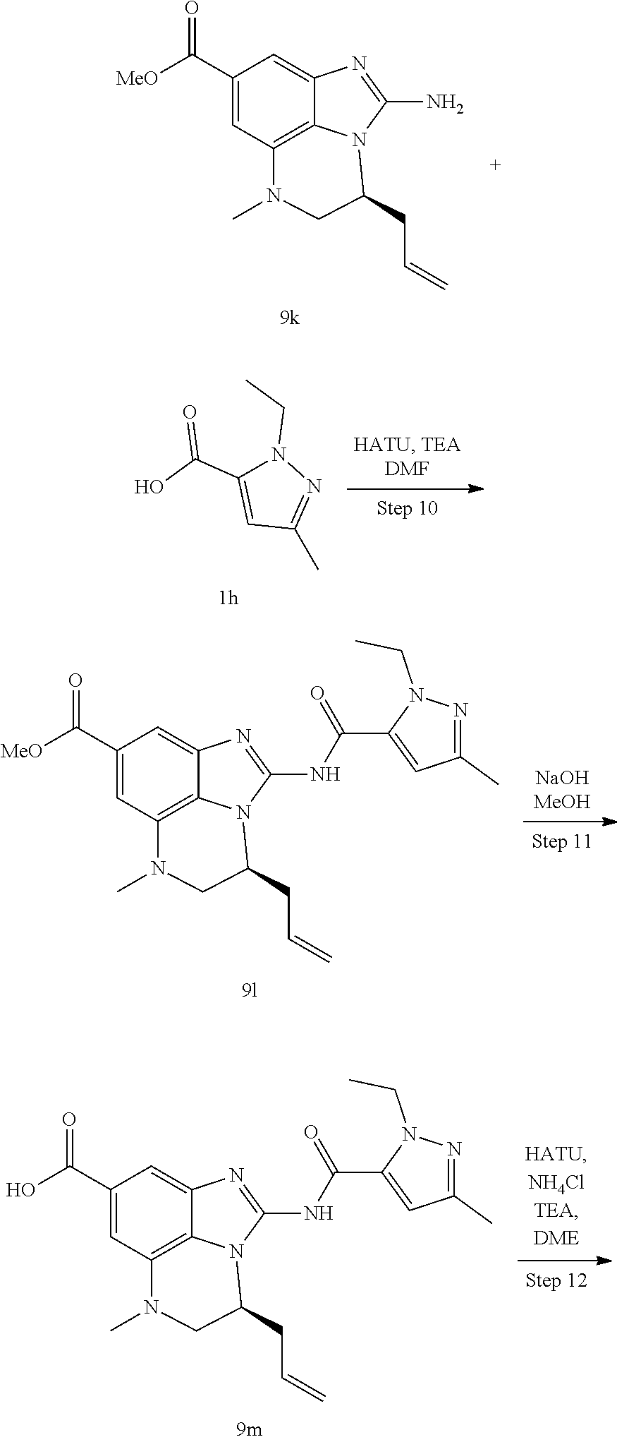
C1(C([MeO])=O)=CC2=C3C(=C1)N=C(N)N3C(CC=C)CN2C.C1(C)=NN(CC)C(C(O)=O)=C1.C1(C([MeO])=O)=CC2=C3C(=C1)N=C(NC(C1=CC(C)=NN1CC)=O)N3C(CC=C)CN2C.C1(C(O)=O)=CC2=C3C(=C1)N=C(NC(C1=CC(C)=NN1CC)=O)N3C(CC=C)CN2C
